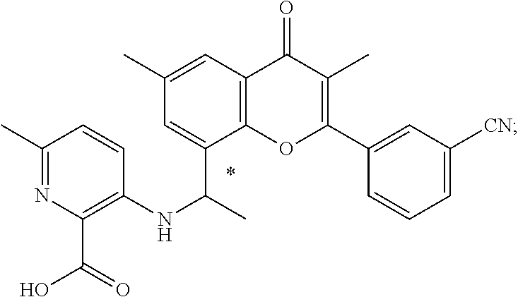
C1(C)=NC(C(=O)O)=C(NC(C)C2=CC(C)=CC3=C2OC(C2=CC([CN])=CC=C2)=C(C)C3=O)C=C1
